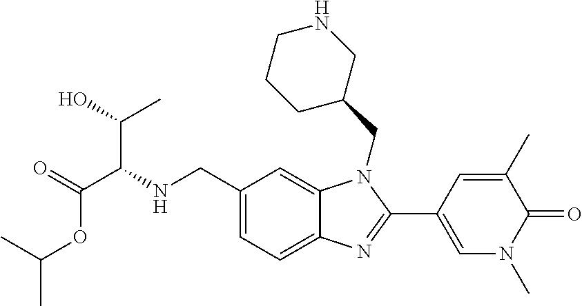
OC(C)C(NCC1=CC=C2C(=C1)N(CC1CCCNC1)C(C1=CN(C)C(=O)C(C)=C1)=N2)C(=O)OC(C)C
